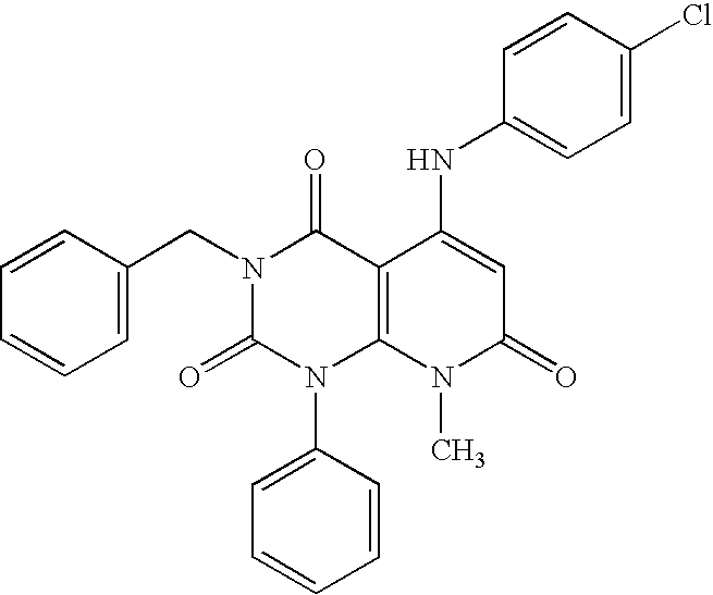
N1(CC2=CC=CC=C2)C(=O)N(C2=CC=CC=C2)C2=C(C1=O)C(NC1=CC=C(Cl)C=C1)=CC(=O)N2C
